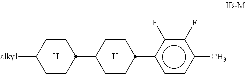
C1CC(C2CCC(c3ccc(C)c(F)c3F)CC2)CCC1[alkyl].[H].[H]
